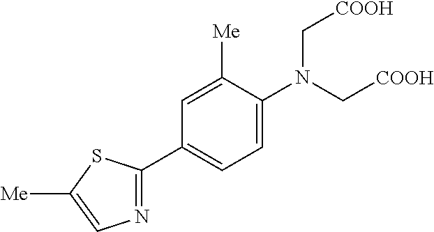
C1=C(N(C[COOH])C[COOH])C([Me])=CC(C2=NC=C([Me])S2)=C1
